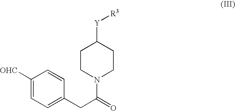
C1([OHC])=CC=C(CC(=O)N2CCC([Y][R3])CC2)C=C1
